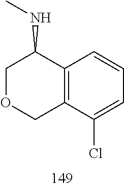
C1OCC2=C(C1NC)C=CC=C2Cl
